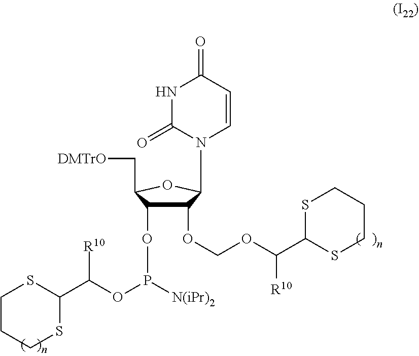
O=C1NC(=O)N(C2C(OCOC(C3SCCCS3)[R10])C(OP(OC([R10])C3SCCCS3)[N(iPr)2])C(C[DMTrO])O2)C=C1
